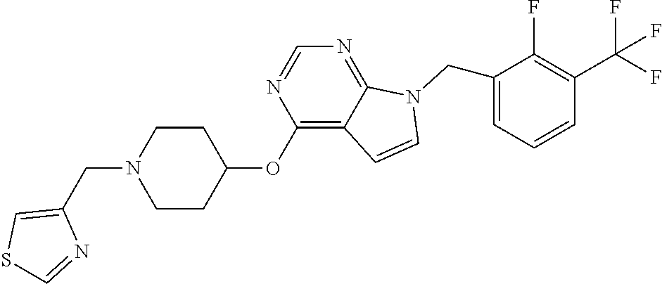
C1CC(OC2=C3C(=NC=N2)N(CC2=CC=CC(C(F)(F)F)=C2F)C=C3)CCN1CC1=CSC=N1
